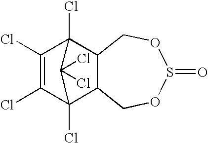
C12C(COS(=O)OC1)C1(Cl)C(Cl)=C(Cl)C2(Cl)C1(Cl)Cl
